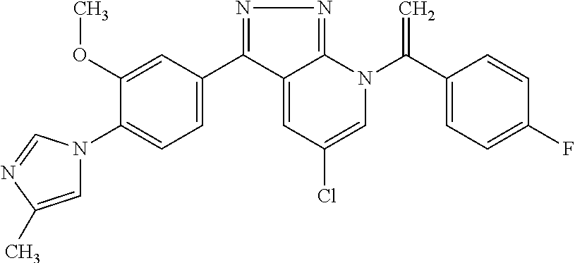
N1=C(C2=CC=C(N3C=C(C)N=C3)C(OC)=C2)C2=CC(Cl)=CN(C(C3=CC=C(F)C=C3)=C)C2=N1
